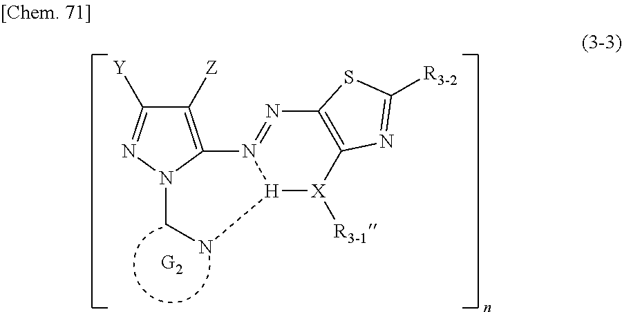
C1([Z])=C2N(N=C1[Y])CN[H]1N2=NC2=C([X]1[R3-1])N=C([R3-2])S2
